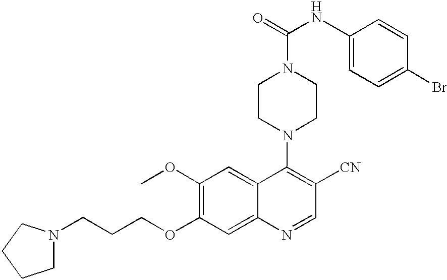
N1(CCCOC2=C(OC)C=C3C(=C2)N=CC([CN])=C3N2CCN(C(NC3=CC=C(Br)C=C3)=O)CC2)CCCC1
